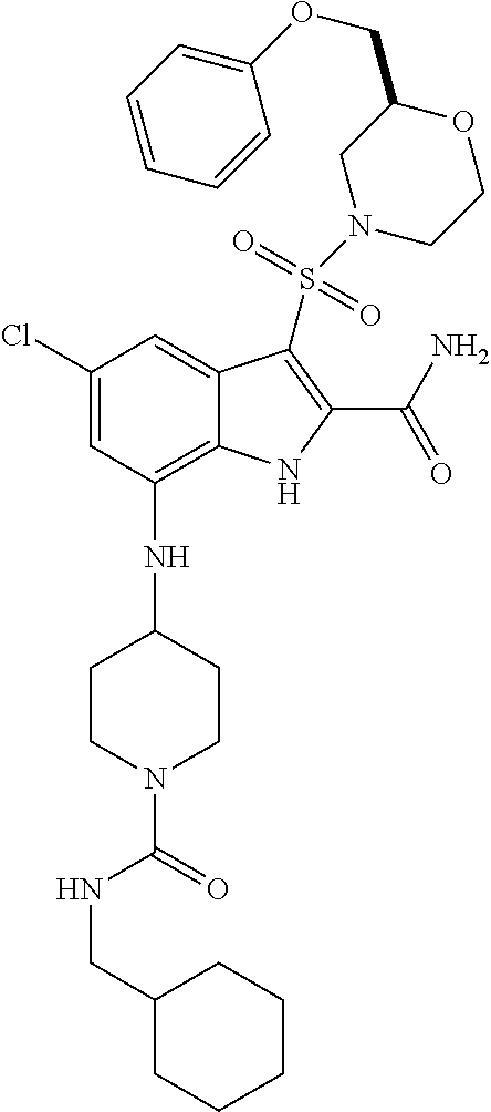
C1(Cl)=CC(NC2CCN(C(=O)NCC3CCCCC3)CC2)=C2C(=C1)C(S(=O)(N1CCOC(COC3=CC=CC=C3)C1)=O)=C(C(N)=O)N2
